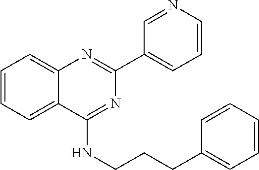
C1(C2=CC=CN=C2)=NC2=CC=CC=C2C(NCCCC2=CC=CC=C2)=N1
